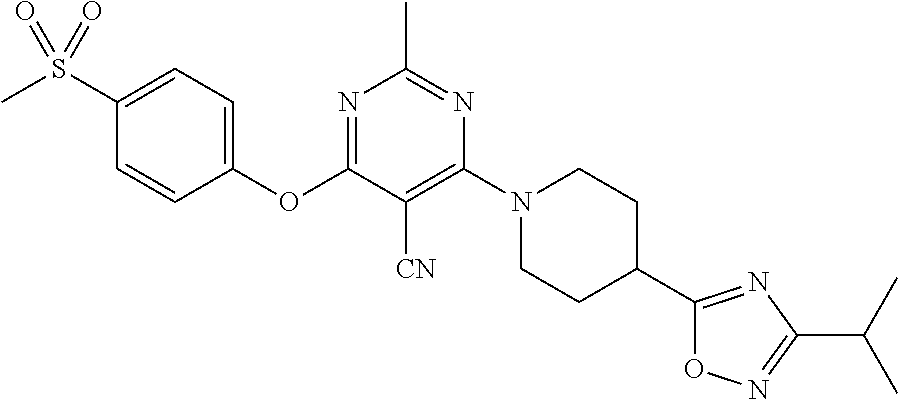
C1(OC2=NC(C)=NC(N3CCC(C4=NC(C(C)C)=NO4)CC3)=C2[CN])=CC=C(S(C)(=O)=O)C=C1
